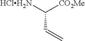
C(C=C)([HClH2N])[CO2Me]
